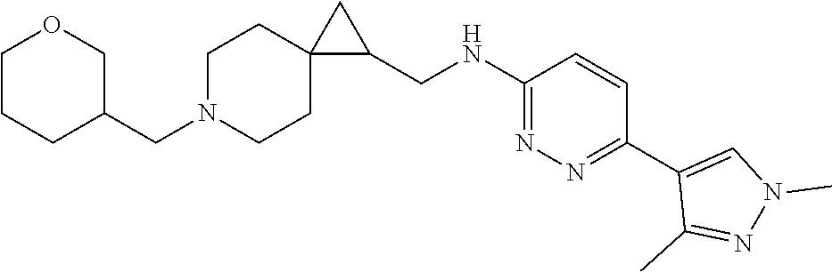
C1N(CC2COCCC2)CCC2(C1)C(CNC1=NN=C(C3=CN(C)N=C3C)C=C1)C2
